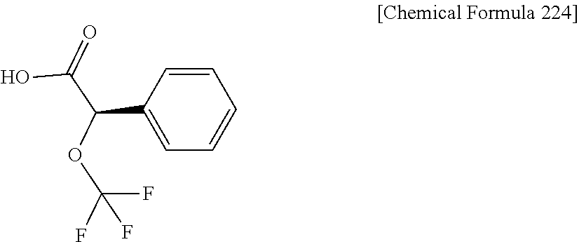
C1=C(C(C(O)=O)OC(F)(F)F)C=CC=C1
